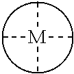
[M](C)(C)(C)C
